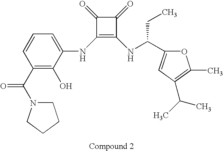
C1(NC2=CC=CC(C(=O)N3CCCC3)=C2O)=C(NC(CC)C2=CC(C(C)C)=C(C)O2)C(=O)C1=O
